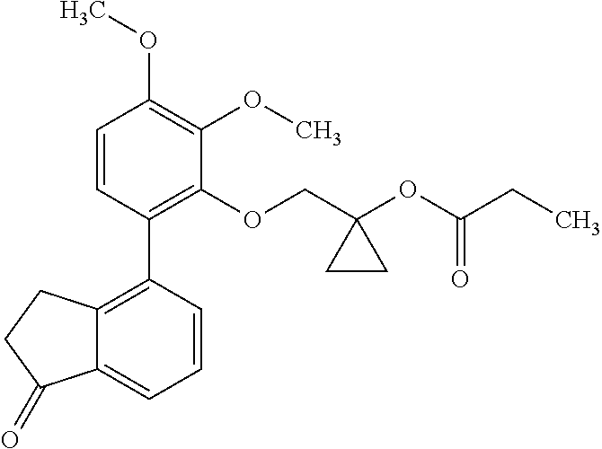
C1=CC(C2=C3C(=CC=C2)C(=O)CC3)=C(OCC2(OC(CC)=O)CC2)C(OC)=C1OC
